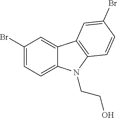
C1(Br)=CC=C2C(=C1)C1=C(N2CCO)C=CC(Br)=C1
